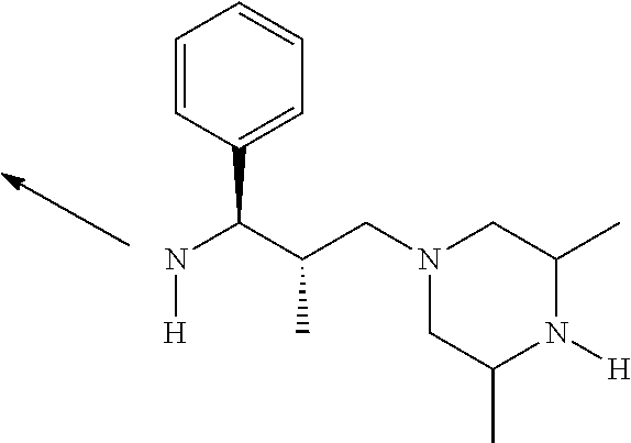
N(C(C(CN1CC(C)N([H])C(C)C1)C)C1=CC=CC=C1)[H]
